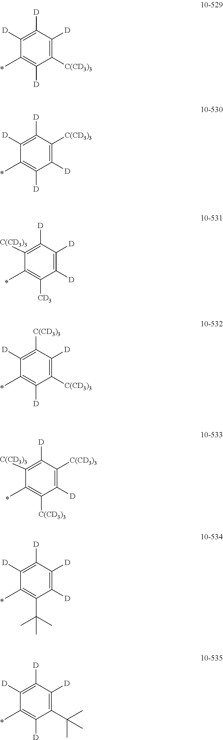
C1([D])=C([D])C([D])=C([C(CD3)3])C([D])=C1C.C1([D])=C([D])C([C(CD3)3])=C([D])C([D])=C1C.C1([C(CD3)3])=C([D])C([D])=C([D])C([CD3])=C1C.C1([D])=C([C(CD3)3])C([D])=C([C(CD3)3])C([D])=C1C.C1([C(CD3)3])=C([D])C([C(CD3)3])=C([D])C([C(CD3)3])=C1C.C1([D])=C([D])C([D])=C([D])C(C(C)(C)C)=C1C.C1([D])=C([D])C([D])=C(C(C)(C)C)C([D])=C1C
